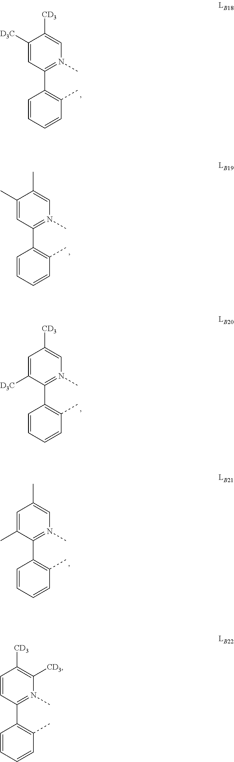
C1([D3C])=CC(C2=C(C)C=CC=C2)=N(C)C=C1[CD3].C1(C)=CC(C2=C(C)C=CC=C2)=N(C)C=C1C.C1=C([D3C])C(C2=C(C)C=CC=C2)=N(C)C=C1[CD3].C1=C(C)C(C2=C(C)C=CC=C2)=N(C)C=C1C.C1=CC(C2=C(C)C=CC=C2)=N(C)C([CD3])=C1[CD3]
